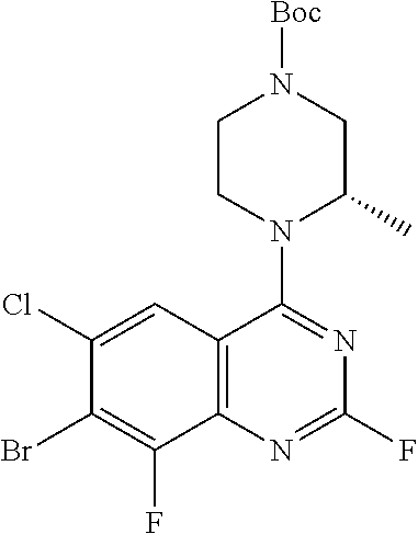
C1(Cl)=CC2=C(C(F)=C1Br)N=C(F)N=C2N1C(C)CN([Boc])CC1
